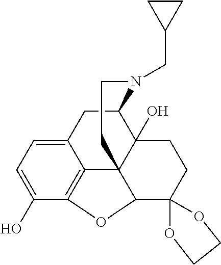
C12=CC=C(O)C3=C1C14C(O)(C(C2)N(CC2CC2)CCC1)CCC1(C4O3)OCCO1
